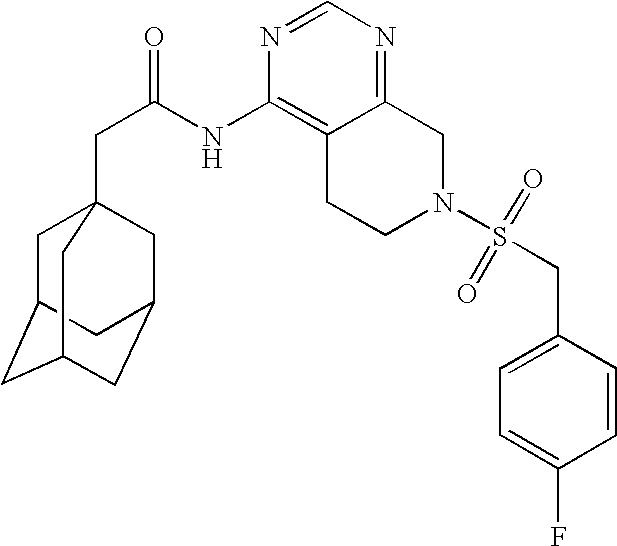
C1C2CC3CC(CC1(CC(=O)NC1=C4C(=NC=N1)CN(S(CC1=CC=C(F)C=C1)(=O)=O)CC4)C3)C2
